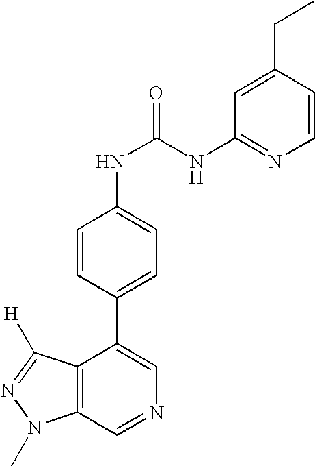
C12=C(C=NC=C1C1=CC=C(NC(NC3=NC=CC(CC)=C3)=O)C=C1)N(C)N=C2[H]
